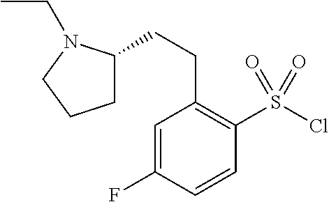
ClS(C1=C(CCC2CCCN2CC)C=C(F)C=C1)(=O)=O
